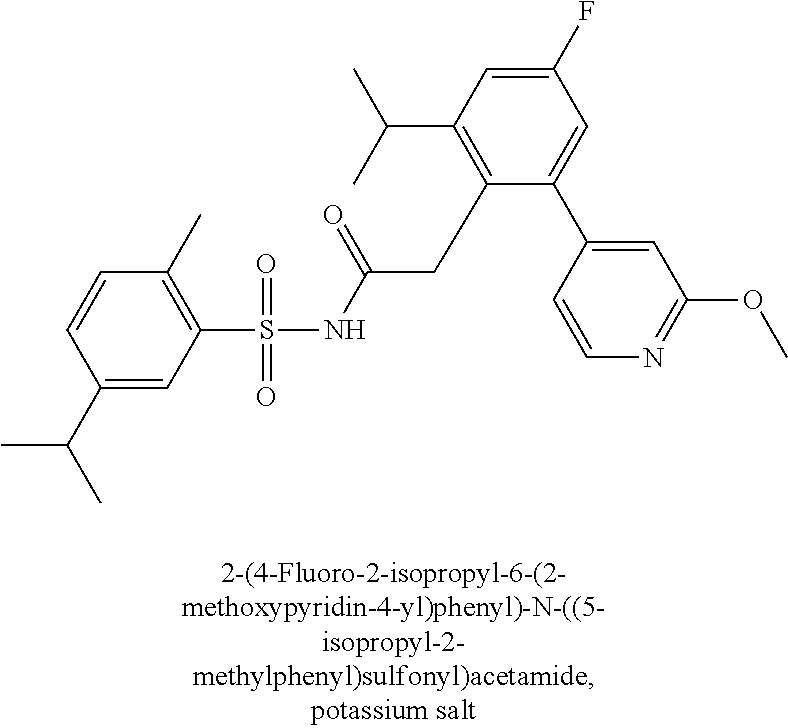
C1(C(C)C)=CC(S(=O)(=O)NC(CC2=C(C(C)C)C=C(F)C=C2C2=CC(OC)=NC=C2)=O)=C(C)C=C1
